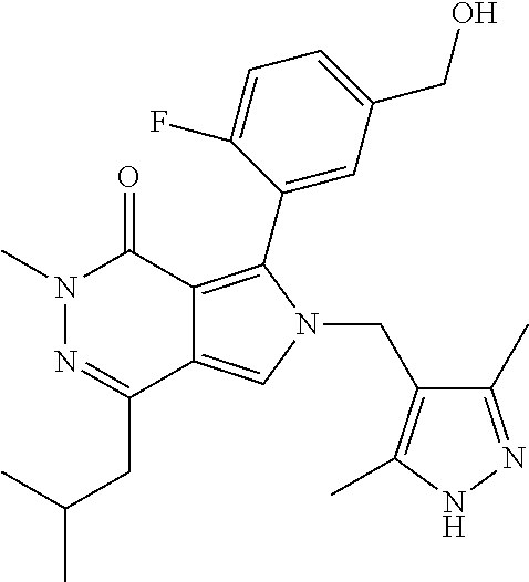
CN1N=C(CC(C)C)C2=CN(CC3=C(C)NN=C3C)C(C3=CC(CO)=CC=C3F)=C2C1=O
